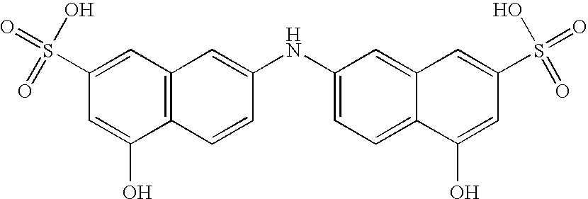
C1(S(=O)(O)=O)=CC2=C(C(O)=C1)C=CC(NC1=CC=C3C(=C1)C=C(S(=O)(O)=O)C=C3O)=C2
